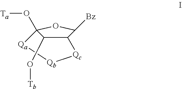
C12C(O[Tb])C(O[Ta])(OC1[Bz])[Qa][Qb][Qc]2
